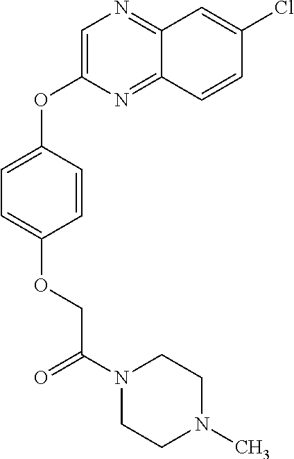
C1=C(OC2=CC=C(OCC(=O)N3CCN(C)CC3)C=C2)N=C2C(=N1)C=C(Cl)C=C2
